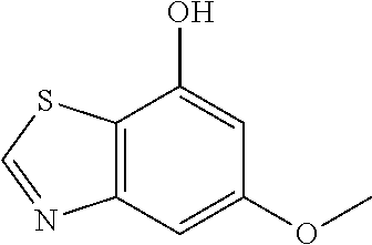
C12=C(C=C(OC)C=C1O)N=CS2
